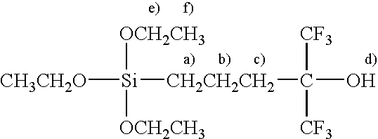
[Si]([CH3CH2O])([OCH2CH3])([OCH2CH3])[CH2CH2CH2]C([CF3])(O)[CF3]
